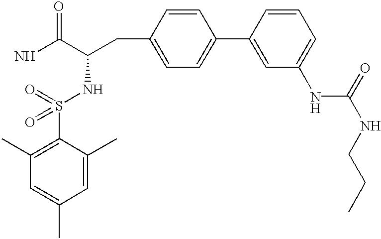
C1(C)=C(S(=O)(NC(CC2=CC=C(C3=CC(NC(NCCC)=O)=CC=C3)C=C2)C(N)=O)=O)C(C)=CC(C)=C1
